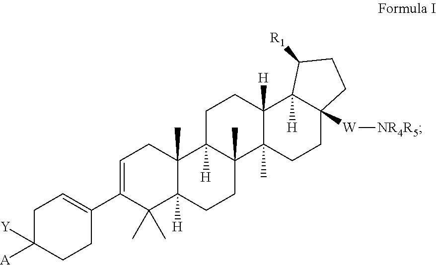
C1=C(C2=CCC([A])([Y])CC2)C(C)(C)C2([H])C(C)(C1)C1([H])C(C)(CC2)C2(C)C([H])(CC1)C1([H])C([W][NR4R5])(CC2)CCC1[R1]
